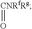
[CNRfRg]=O
